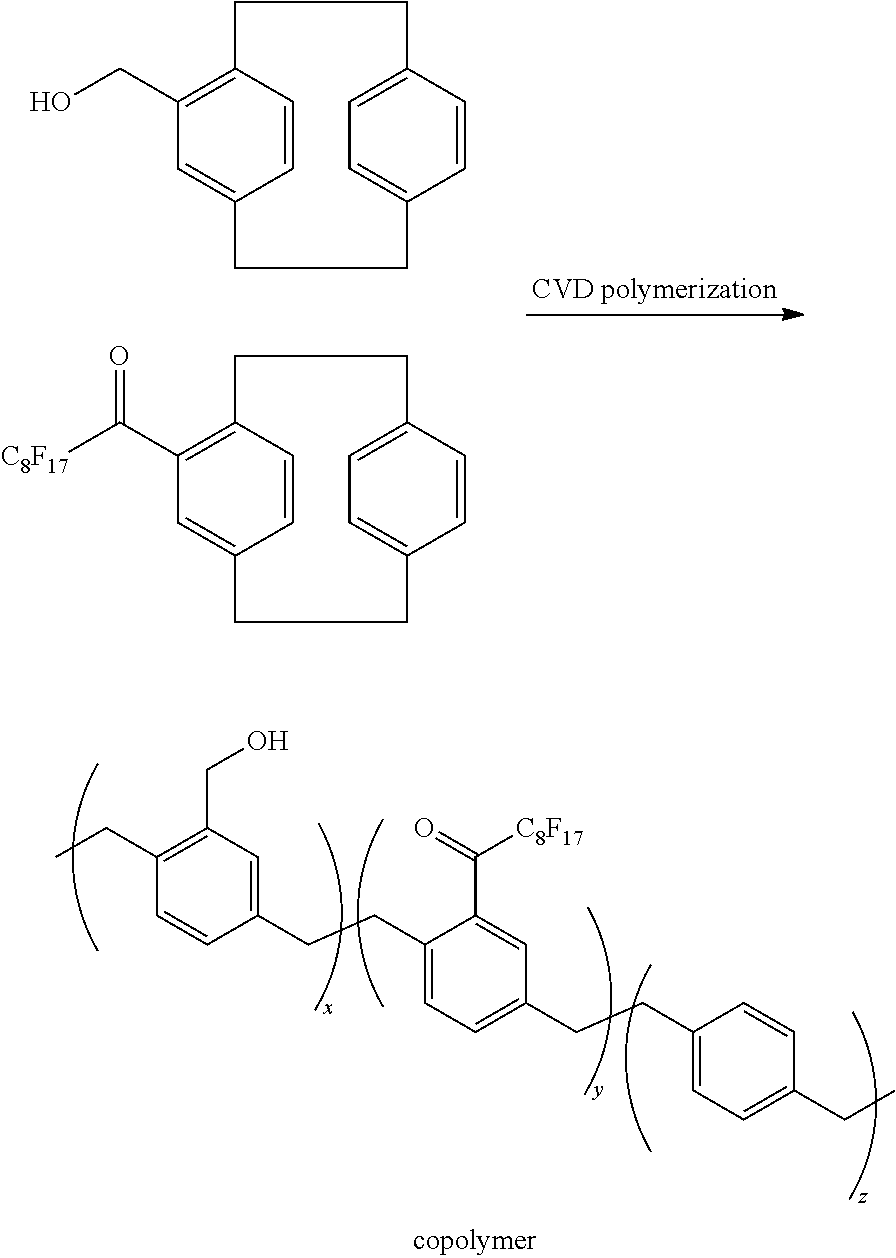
C1=CC2=C(CO)C=C1CCC1=CC=C(C=C1)CC2.C1=CC2=C(C([C8F17])=O)C=C1CCC1=CC=C(C=C1)CC2.C1(CCC2=CC=C(CCC3=CC=C(CC)C=C3)C=C2C(=O)[C8F17])=CC(CO)=C(CC)C=C1
